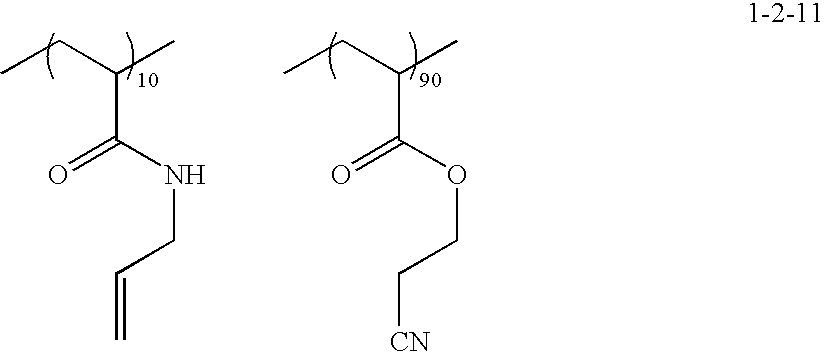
CCC(C)C(=O)NCC=C.CCC(C)C(=O)OCC[CN]
